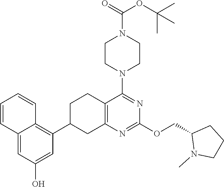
C12=CC(O)=CC(C3CC4=C(CC3)C(N3CCN(C(=O)OC(C)(C)C)CC3)=NC(OCC3N(C)CCC3)=N4)=C1C=CC=C2
